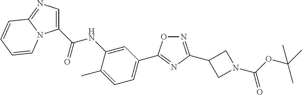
C(NC1=CC(C2=NC(C3CN(C(=O)OC(C)(C)C)C3)=NO2)=CC=C1C)(=O)C1=CN=C2N1C=CC=C2
